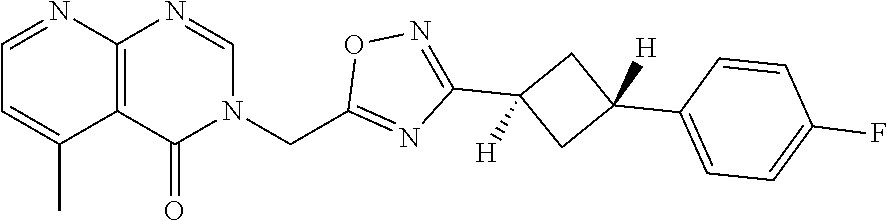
C12=C(N=CN(CC3=NC(C4([H])CC(C5=CC=C(F)C=C5)([H])C4)=NO3)C1=O)N=CC=C2C
